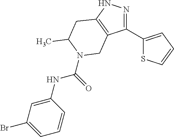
N1=C(C2=CC=CS2)C2=C(N1)CC(C)N(C(=O)NC1=CC(Br)=CC=C1)C2
